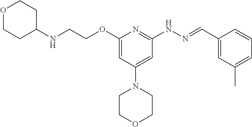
N(C1CCOCC1)CCOC1=CC(N2CCOCC2)=CC(NN=CC2=CC(C)=CC=C2)=N1
